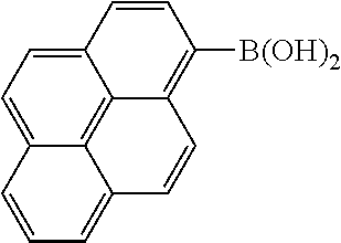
C12=CC=C3C4=C1C(=C([B(OH)2])C=C2)C=CC4=CC=C3
